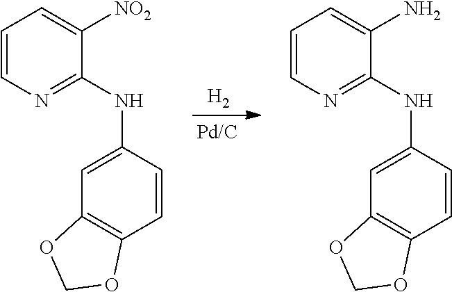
C1(NC2=CC3=C(C=C2)OCO3)=NC=CC=C1[NO2].[H2].C1(NC2=CC3=C(C=C2)OCO3)=NC=CC=C1N
